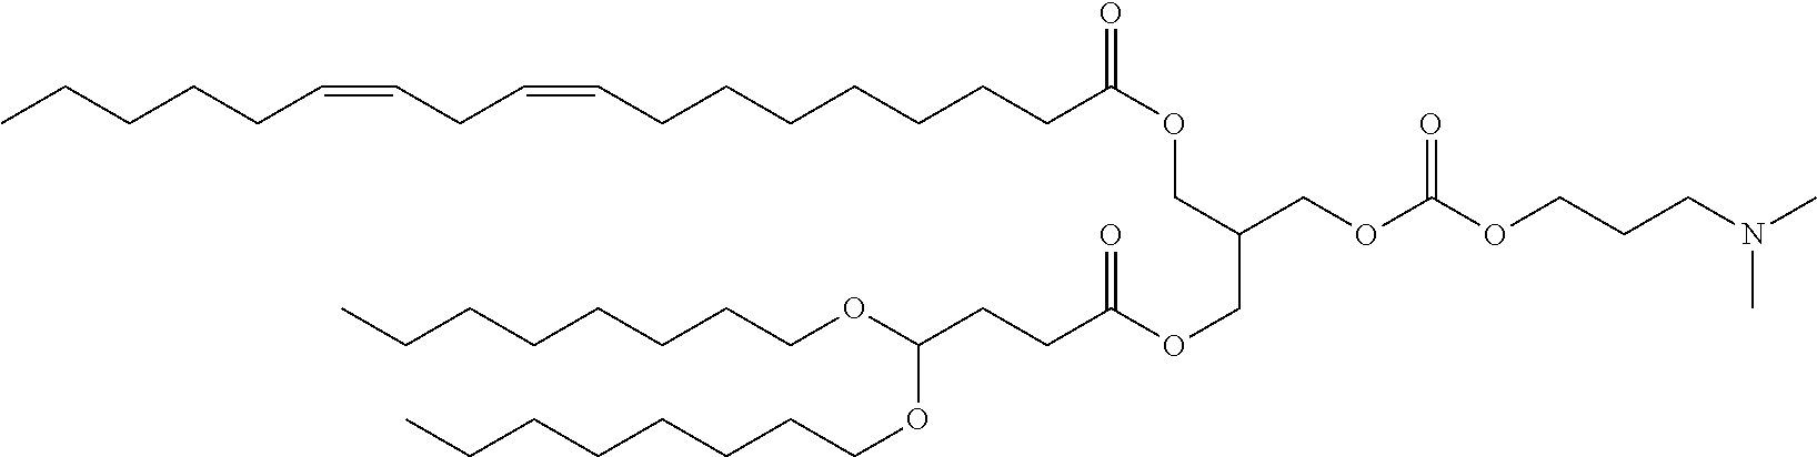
N(C)(CCCOC(OCC(COC(CCC(OCCCCCCCC)OCCCCCCCC)=O)COC(CCCCCCCC=CCC=CCCCCC)=O)=O)C
